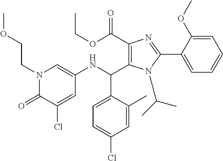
C1(C(NC2=CN(CCOC)C(=O)C(Cl)=C2)C2=CC=C(Cl)C=C2C)=C(C(OCC)=O)N=C(C2=CC=CC=C2OC)N1C(C)C
